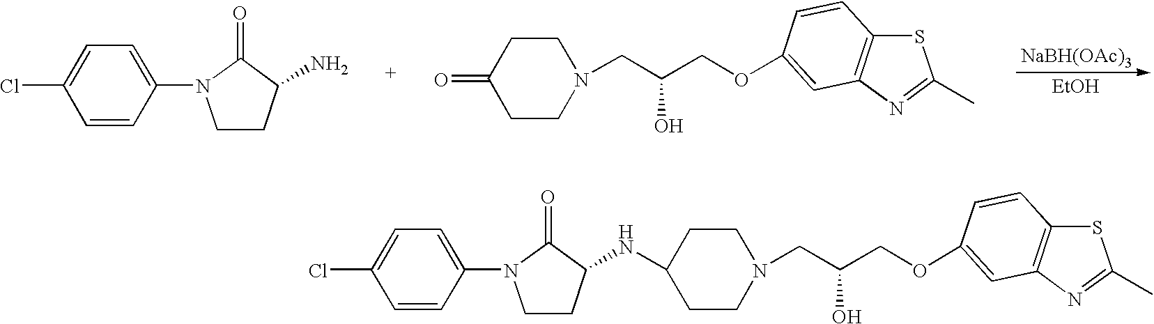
[NaBH(OAc)3].[EtOH].C1(N2CCC(N)C2=O)=CC=C(Cl)C=C1.C1CN(CC(COC2=CC3=C(SC(C)=N3)C=C2)O)CCC1=O.C1CN(CC(COC2=CC3=C(SC(C)=N3)C=C2)O)CCC1NC1CCN(C2=CC=C(Cl)C=C2)C1=O
